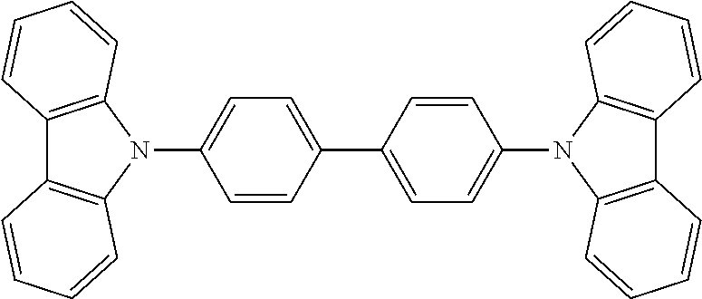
C1=CC(C2=CC=C(N3C4=C(C5=C3C=CC=C5)C=CC=C4)C=C2)=CC=C1N1C2=C(C3=C1C=CC=C3)C=CC=C2
